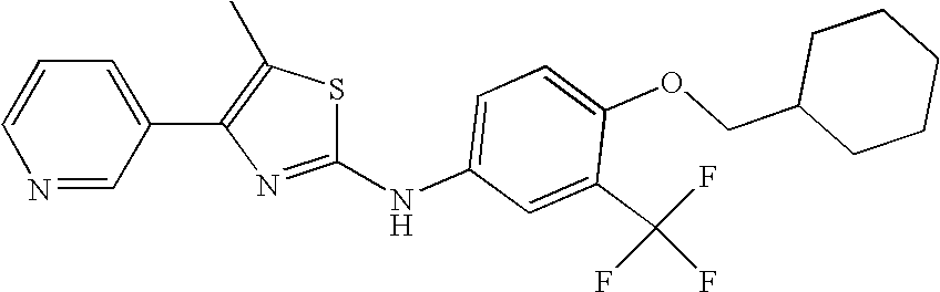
C1=CN=CC(C2=C(C)SC(NC3=CC=C(OCC4CCCCC4)C(C(F)(F)F)=C3)=N2)=C1
